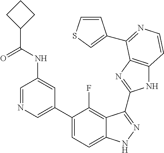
C1=C(C2=CC=C3C(=C2F)C(C2=NC4=C(N2)C=CN=C4C2=CSC=C2)=NN3)C=C(NC(=O)C2CCC2)C=N1
